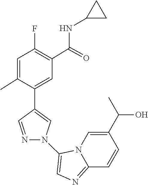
N12C(=NC=C1N1C=C(C3=CC(C(NC4CC4)=O)=C(F)C=C3C)C=N1)C=CC(C(C)O)=C2
